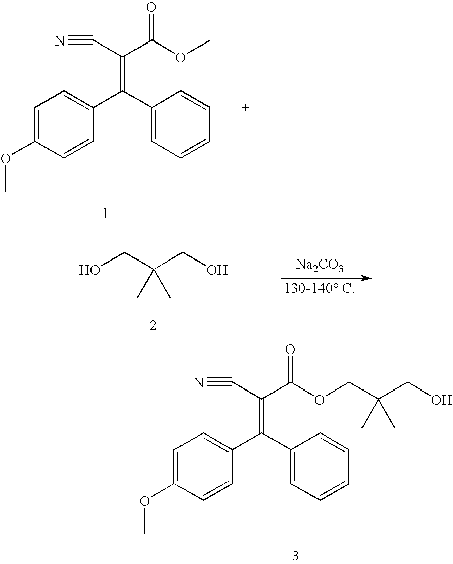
C1=CC(OC)=CC=C1C(C1=CC=CC=C1)=C(C#N)C(OCC(CO)(C)C)=O.C1=CC(OC)=CC=C1C(C1=CC=CC=C1)=C(C#N)C(OC)=O.OCC(CO)(C)C.[Na2CO3]
